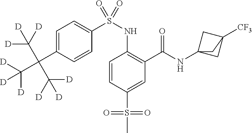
C1=CC(S(C)(=O)=O)=CC(C(=O)NC23CC([CF3])(C2)C3)=C1NS(C1=CC=C(C(C([D])([D])[D])(C([D])([D])[D])C([D])([D])[D])C=C1)(=O)=O
